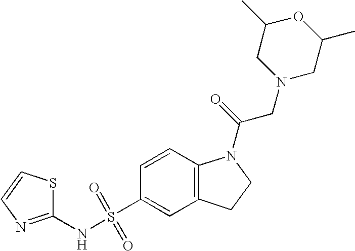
C1=CC2=C(C=C1S(NC1=NC=CS1)(=O)=O)CCN2C(=O)CN1CC(C)OC(C)C1
